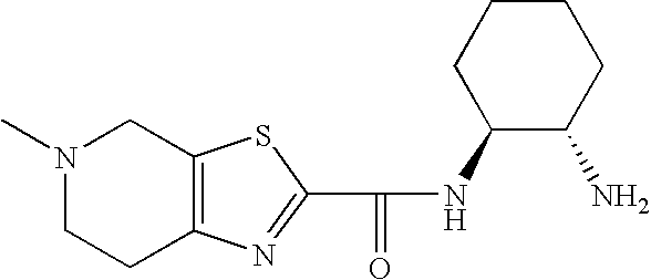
C12=C(N=C(C(=O)NC3C(N)CCCC3)S1)CCN(C)C2
